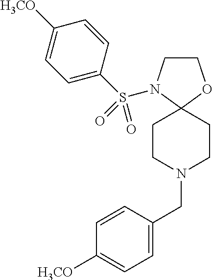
C1CN(S(C2=CC=C([H3CO])C=C2)(=O)=O)C2(O1)CCN(CC1=CC=C([H3CO])C=C1)CC2
